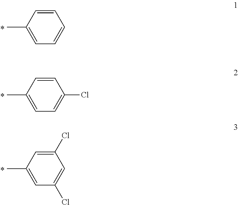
C1=CC(C)=CC=C1.*.C1=CC(C)=CC=C1Cl.*.C1(Cl)=CC(C)=CC(Cl)=C1.*
